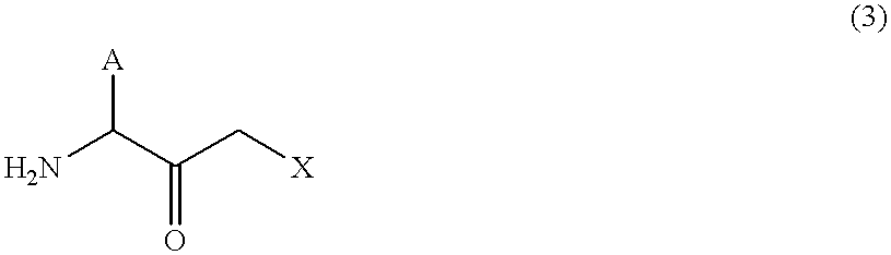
NC(C(C[X])=O)[A]
